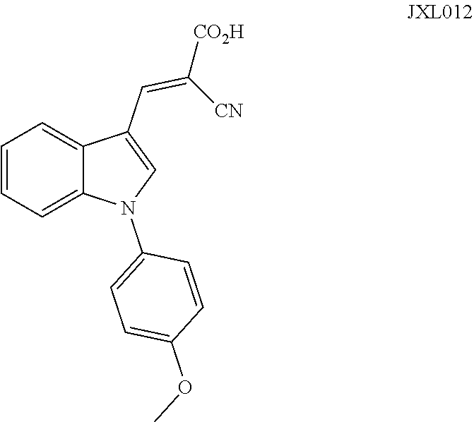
C1=C2C(C=C([CO2H])[CN])=CN(C3=CC=C(OC)C=C3)C2=CC=C1
